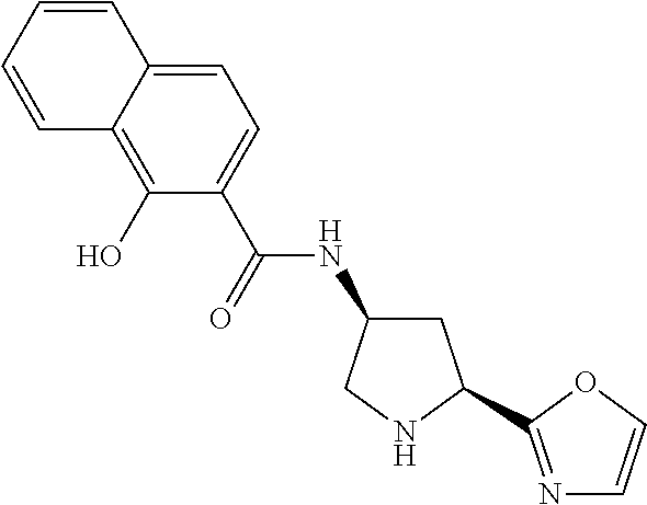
C1=C2C(=C(O)C(C(NC3CC(C4=NC=CO4)NC3)=O)=C1)C=CC=C2
